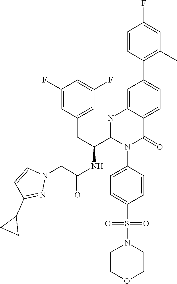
C1=CC(C2=CC=C3C(=C2)N=C(C(CC2=CC(F)=CC(F)=C2)NC(=O)CN2C=CC(C4CC4)=N2)N(C2=CC=C(S(N4CCOCC4)(=O)=O)C=C2)C3=O)=C(C)C=C1F
